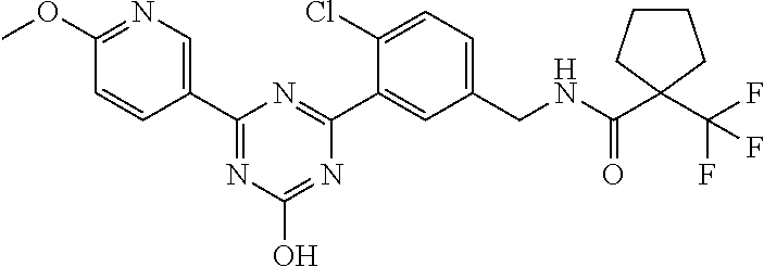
C1(C2=CN=C(OC)C=C2)=NC(O)=NC(C2=CC(CNC(C3(C(F)(F)F)CCCC3)=O)=CC=C2Cl)=N1
